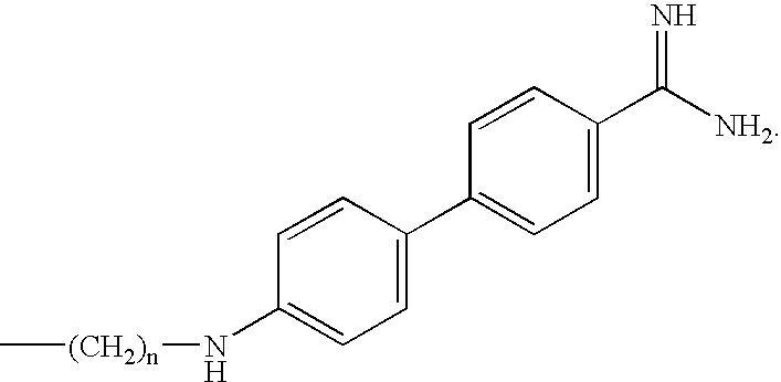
C[(CH2)n]NC1=CC=C(C2=CC=C(C([NH2])=N)C=C2)C=C1
